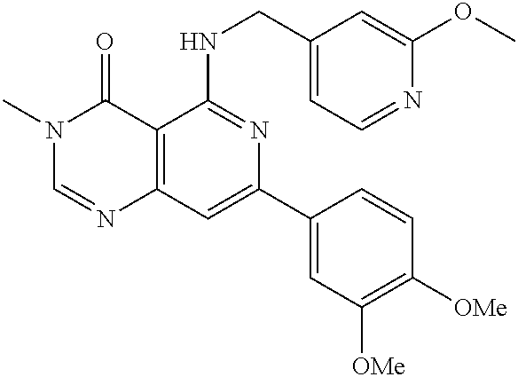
C12=C(C=C(C3=CC([OMe])=C([OMe])C=C3)N=C1NCC1=CC=NC(OC)=C1)N=CN(C)C2=O
